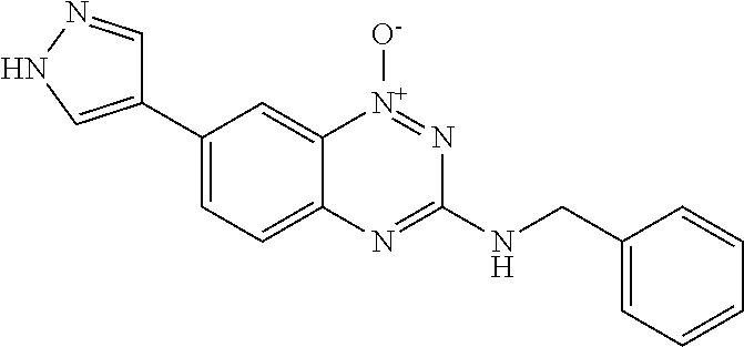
C1(C2=CNN=C2)=CC=C2C(=C1)[N+]([O-])=NC(NCC1=CC=CC=C1)=N2
